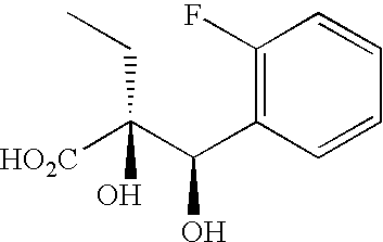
C1(F)=C(C(C(CC)([HO2C])O)O)C=CC=C1
